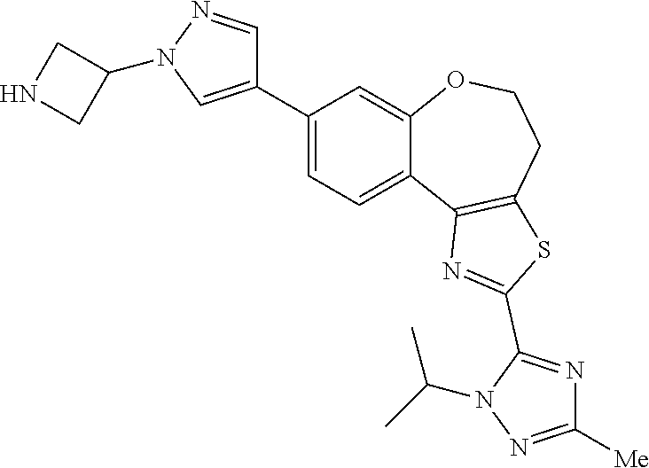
C1([Me])=NN(C(C)C)C(C2=NC3=C(CCOC4=CC(C5=CN(C6CNC6)N=C5)=CC=C43)S2)=N1
